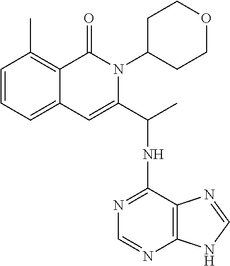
C1=CC=C2C(=C1C)C(=O)N(C1CCOCC1)C(C(NC1=NC=NC3=C1N=CN3)C)=C2
